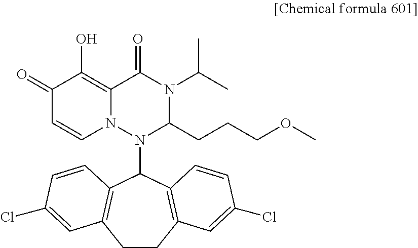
C1(=O)C=CN2C(=C1O)C(=O)N(C(C)C)C(CCCOC)N2C1C2=C(CCC3=C1C=CC(Cl)=C3)C=C(Cl)C=C2
